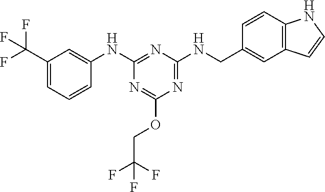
C1(C(F)(F)F)=CC=CC(NC2=NC(NCC3=CC4=C(C=C3)NC=C4)=NC(OCC(F)(F)F)=N2)=C1
